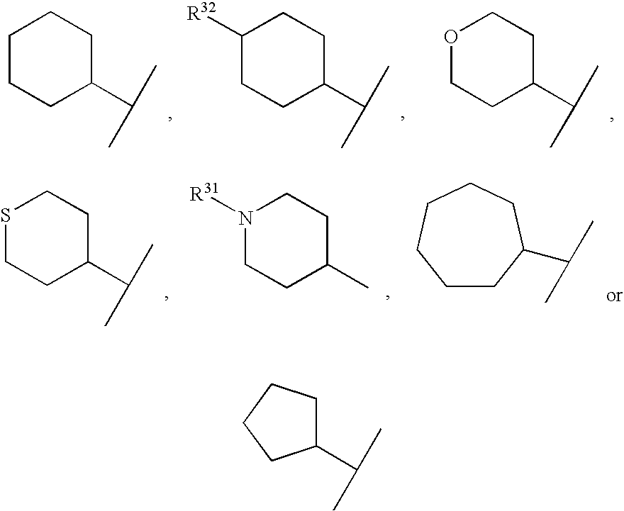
C1CCC(C(C)C)CC1.C1CC(C(C)C)CCC1[R32].O1CCC(C(C)C)CC1.S1CCC(C(C)C)CC1.N1([R31])CCC(C)CC1.C1CC(C(C)C)CCCC1.C1(C(C)C)CCCC1
